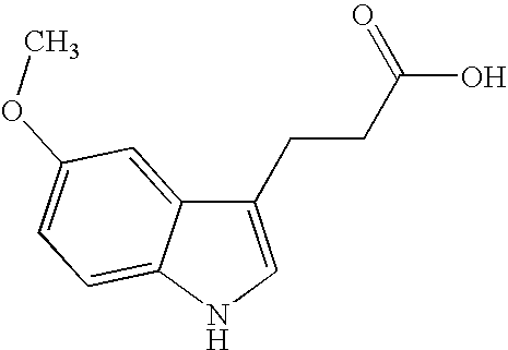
C1(CCC(O)=O)=CNC2=CC=C(OC)C=C12
